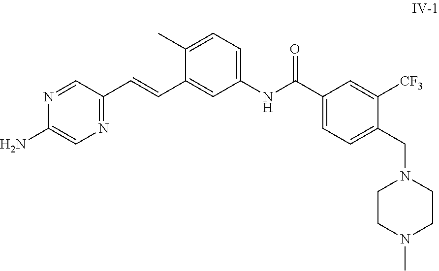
N1=CC(C=CC2=CC(NC(C3=CC=C(CN4CCN(C)CC4)C([CF3])=C3)=O)=CC=C2C)=NC=C1N
